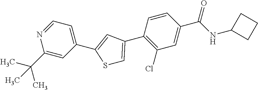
C1=NC(C(C)(C)C)=CC(C2=CC(C3=C(Cl)C=C(C(NC4CCC4)=O)C=C3)=CS2)=C1
